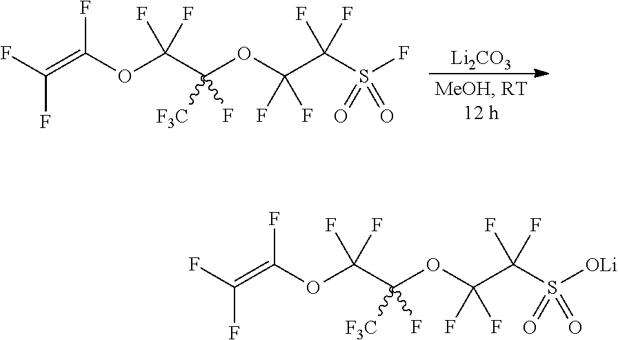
[Li2CO3].FC(=C(OC(F)(F)C(OC(C(S(F)(=O)=O)(F)F)(F)F)([F3C])F)F)F.FC(=C(OC(F)(F)C(OC(C(S([OLi])(=O)=O)(F)F)(F)F)([F3C])F)F)F
